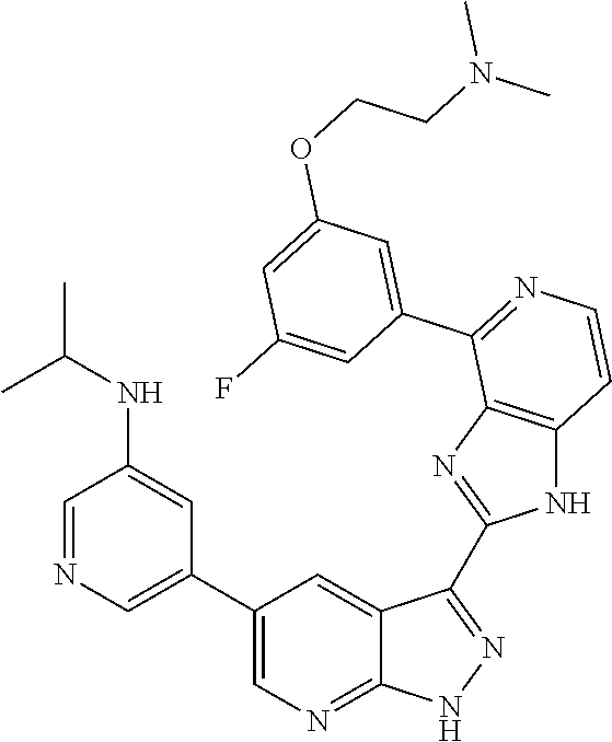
C1=NC=C(C2=CN=C3C(=C2)C(C2=NC4=C(N2)C=CN=C4C2=CC(OCCN(C)C)=CC(F)=C2)=N[N H]3)C=C1NC(C)C
